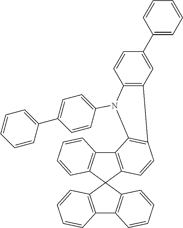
C12=C(C=CC=C1)C1(C3=C2C=CC=C3)C2=C(C3=C1C=CC=C3)C1=C(C=C2)C2=C(C=CC(C3=CC=CC=C3)=C2)N1C1=CC=C(C2=CC=CC=C2)C=C1
